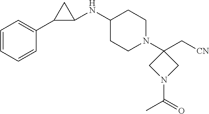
C1=CC=CC(C2C(NC3CCN(C4(C[CN])CN(C(=O)C)C4)CC3)C2)=C1
